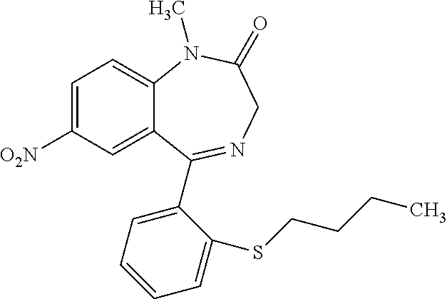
C1=C([O2N])C=C2C(=C1)N(C)C(=O)CN=C2C1=CC=CC=C1SCCCC
